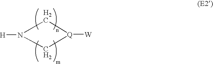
N1([H])C[Q]([W])C1
